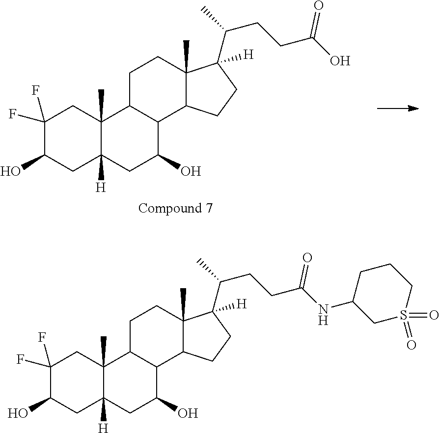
C1C2([H])C(C)(CC(F)(F)C1O)C1CCC3(C)C(C(CCC(=O)O)C)([H])CCC3C1C(O)C2.C1C2([H])C(C)(CC(F)(F)C1O)C1CCC3(C)C(C(CCC(=O)NC4CS(=O)(=O)CCC4)C)([H])CCC3C1C(O)C2
